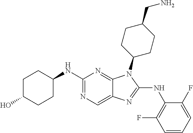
N1=C(NC2CCC(O)CC2)N=C2C(=C1)N=C(NC1=C(F)C=CC=C1F)N2C1CCC(CN)CC1
